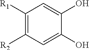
C1([R1])=C([R2])C=C(O)C(O)=C1
